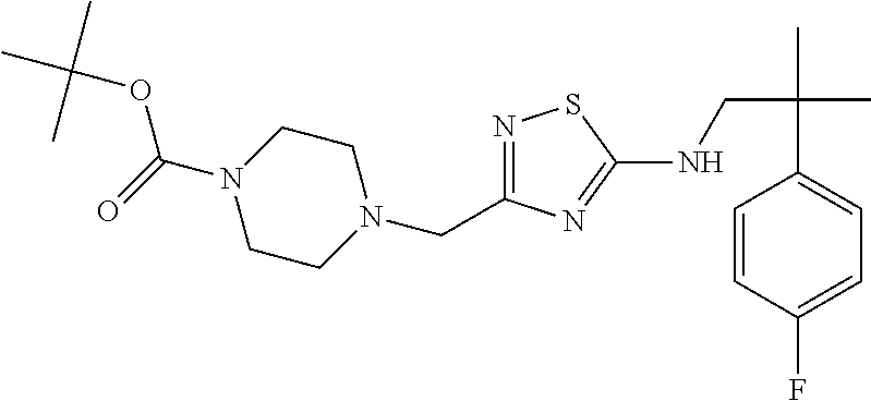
N1=C(CN2CCN(C(=O)OC(C)(C)C)CC2)N=C(NCC(C)(C)C2=CC=C(F)C=C2)S1
